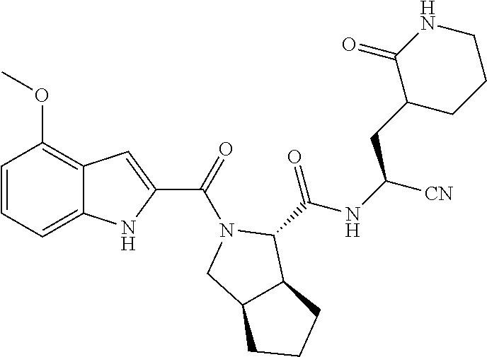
C1=CC=C2C(=C1OC)C=C(C(=O)N1CC3C(C1C(NC([CN])CC1CCCNC1=O)=O)CCC3)N2
